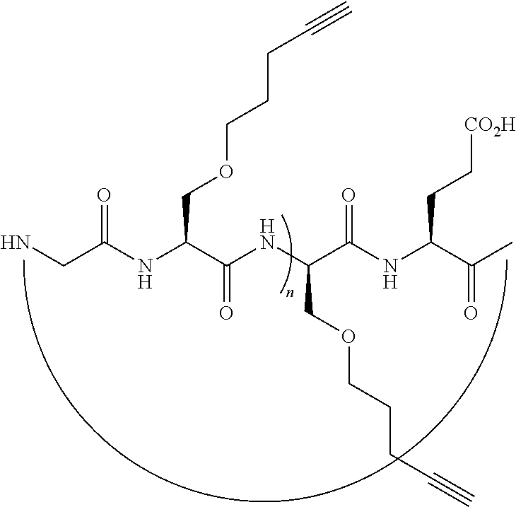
NCC(NC(C(NC(C(NC(C(C)=O)CC[CO2H])=O)COCCCC#C)=O)COCCCC#C)=O
